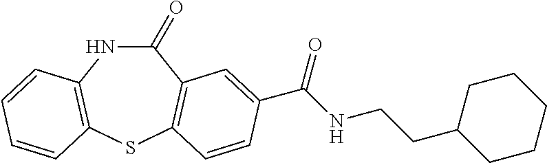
C1(=O)NC2=C(SC3=C1C=C(C(NCCC1CCCCC1)=O)C=C3)C=CC=C2
